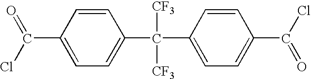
C1(C(Cl)=O)=CC=C(C(C2=CC=C(C(Cl)=O)C=C2)([CF3])[CF3])C=C1
